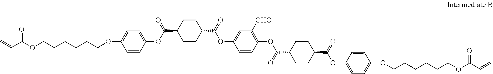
O=C(OCCCCCCOC1=CC=C(OC(C2CCC(C(=O)OC3=CC([CHO])=C(OC(C4CCC(C(=O)OC5=CC=C(OCCCCCCOC(=O)C=C)C=C5)CC4)=O)C=C3)CC2)=O)C=C1)C=C
